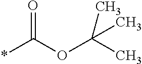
*C(OC(C)(C)C)=O
